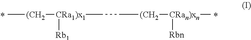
C[(CH2][CRa1)x1](CC[(CH2][CRan)xn]([Rbn])C)[Rb1]
